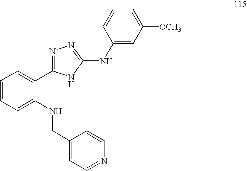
C1=CC=C(NCC2=CC=NC=C2)C(C2=NN=C(NC3=CC([OCH3])=CC=C3)N2)=C1
